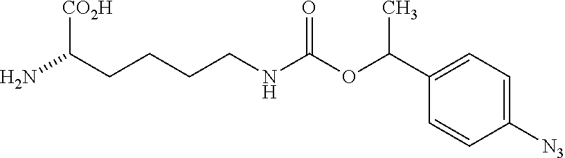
C(N)(CCCCNC(OC(C1=CC=C([N3])C=C1)C)=O)[CO2H]
